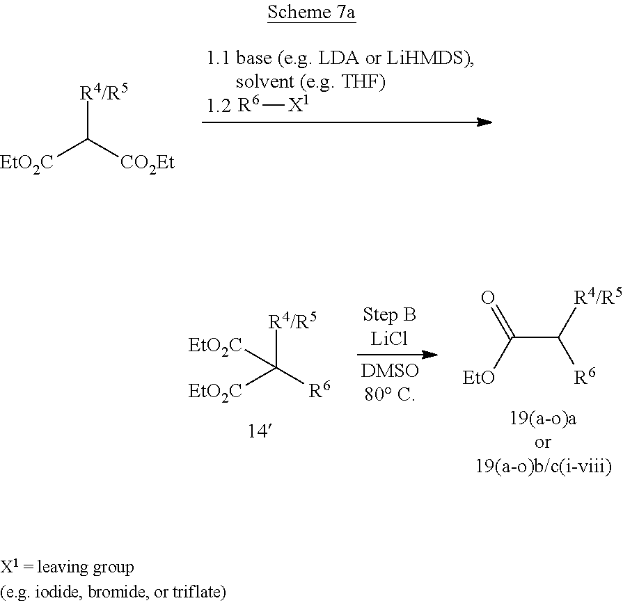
[R6][X1].[EtO2C]C([CO2Et])[R4/R5].O=C([EtO])C([R4/R5])[R6].[EtO2C]C([R6])([R4/R5])[EtO2C]
